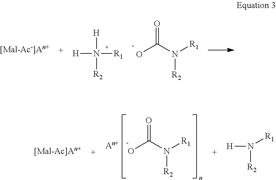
OC(N([R1])[R2])=O.[H]N([R2])([H])[R1].O=C(N([R1])[R2])O.N([R1])([R2])[H]
